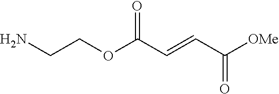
[OMe]C(C=CC(OCCN)=O)=O
